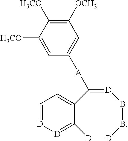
C1=[D][D]=C2C(=C1)C([A]C1=CC([OCH3])=C([H3CO])C([H3CO])=C1)=[D]BBBB2
